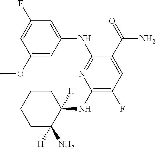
C1(OC)=CC(NC2=NC(NC3([H])CCCCC3(N)[H])=C(F)C=C2C(=O)N)=CC(F)=C1
